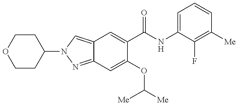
C12=CN(C3CCOCC3)N=C1C=C(OC([Me])[Me])C(C(NC1=CC=CC([Me])=C1F)=O)=C2
